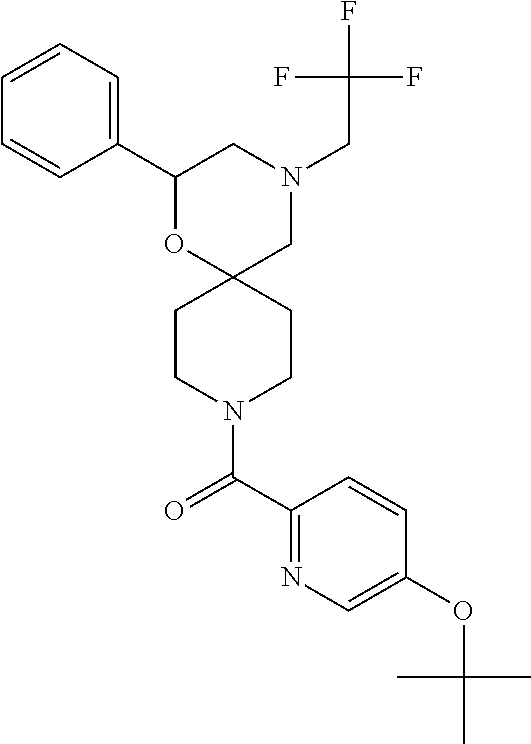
C1(C2=CC=CC=C2)OC2(CN(CC(F)(F)F)C1)CCN(C(C1=NC=C(OC(C)(C)C)C=C1)=O)CC2
